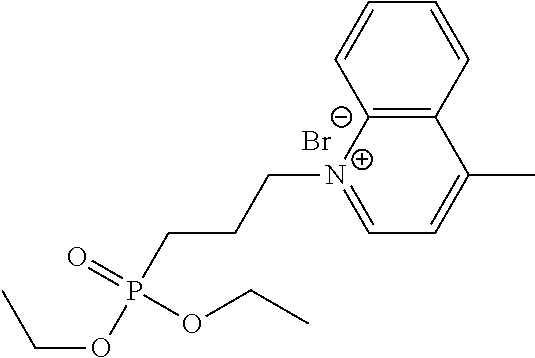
C(OP(CCC[N+]1=CC=C(C)C2=C1C=CC=C2)(=O)OCC)C.[Br-]
